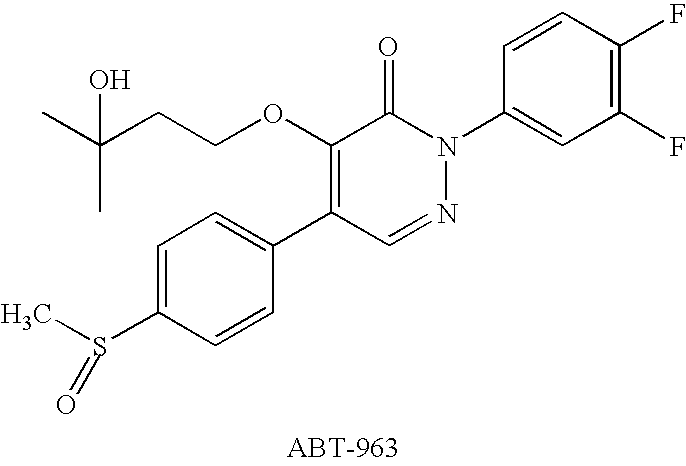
C1=C(S(C)=O)C=CC(C2=C(OCCC(C)(O)C)C(=O)N(C3=CC(F)=C(F)C=C3)N=C2)=C1
